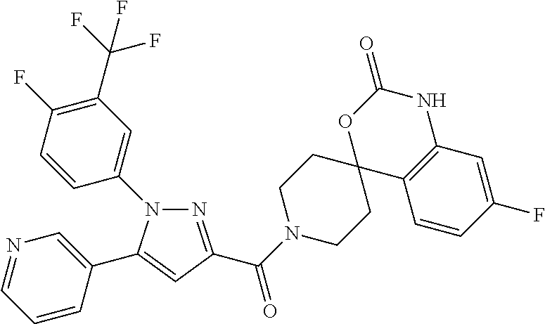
N1(C2=CC(C(F)(F)F)=C(F)C=C2)N=C(C(N2CCC3(CC2)C2=C(NC(=O)O3)C=C(F)C=C2)=O)C=C1C1=CN=CC=C1
